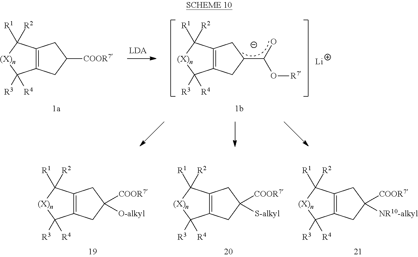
C12=C(CC(C(O)O[R7])C1)C([R3])([R4])[(X)n]C2([R1])[R2].[Li].C12=C(CC([COOR7])C1)C([R3])([R4])[(X)n]C2([R1])[R2].C12=C(CC([COOR7])([NR10-alkyl])C1)C([R3])([R4])[(X)n]C2([R1])[R2].C12=C(CC([COOR7])([S-alkyl])C1)C([R3])([R4])[(X)n]C2([R1])[R2].C12=C(CC([COOR7])([O-alkyl])C1)C([R3])([R4])[(X)n]C2([R1])[R2]
